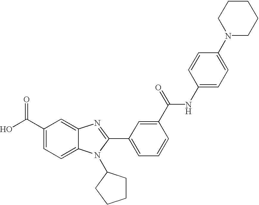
C1(C(O)=O)=CC=C2C(=C1)N=C(C1=CC=CC(C(=O)NC3=CC=C(N4CCCCC4)C=C3)=C1)N2C1CCCC1
